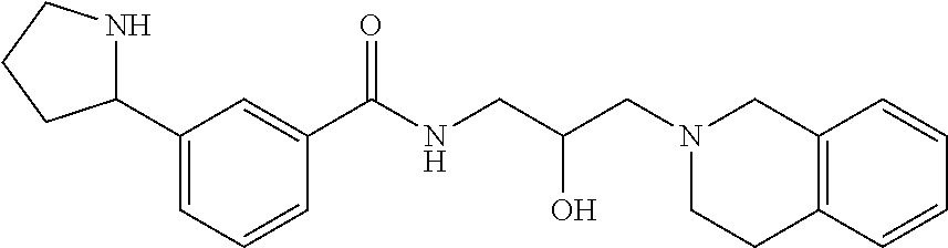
C1(C2NCCC2)=CC=CC(C(NCC(CN2CC3=C(CC2)C=CC=C3)O)=O)=C1
